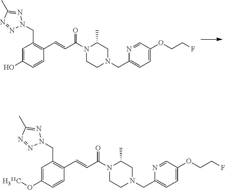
C1=C(O)C=CC(C=CC(N2CCN(CC3=CC=C(OCCF)C=N3)CC2C)=O)=C1CN1N=NC(C)=N1.C1=C(O[H311C])C=CC(C=CC(N2CCN(CC3=CC=C(OCCF)C=N3)CC2C)=O)=C1CN1N=NC(C)=N1
